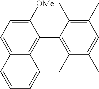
C1=C([OMe])C(C2=C(C)C(C)=CC(C)=C2C)=C2C(=C1)C=CC=C2
